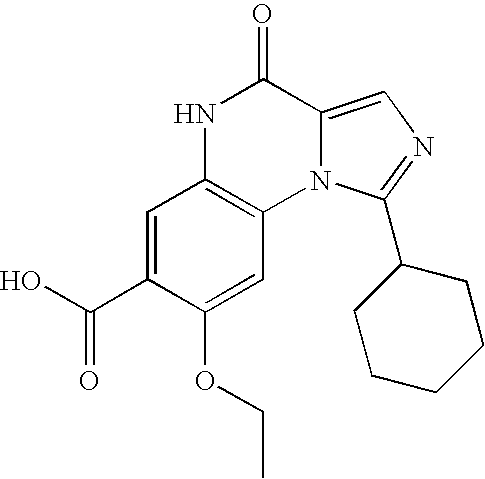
C1=C(C(O)=O)C(OCC)=CC2=C1NC(=O)C1=CN=C(C3CCCCC3)N21
